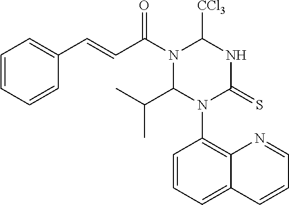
C1(N2C(C(C)C)N(C(C=CC3=CC=CC=C3)=O)C([CCl3])NC2=S)=C2C(=CC=C1)C=CC=N2
